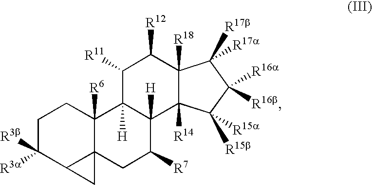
C1C([R3b])([R3a])C2C3(C([R6])(C1)C1([H])C([H])(C([R7])C3)C3([R14])C([R18])(C([R12])C1[R11])C([R17b])([R17a])C([R16b])([R16a])C3([R15b])[R15a])C2
